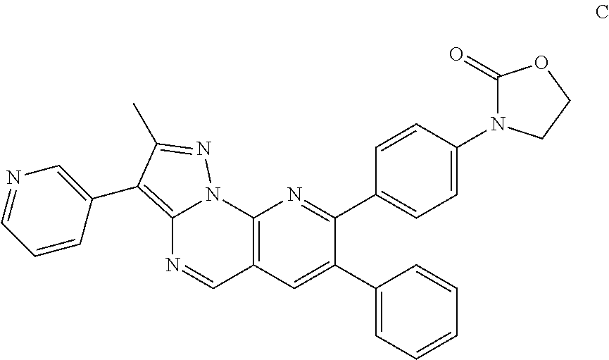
C12=C(C=C(C3=CC=CC=C3)C(C3=CC=C(N4C(=O)OCC4)C=C3)=N1)C=NC1=C(C3=CN=CC=C3)C(C)=NN21
